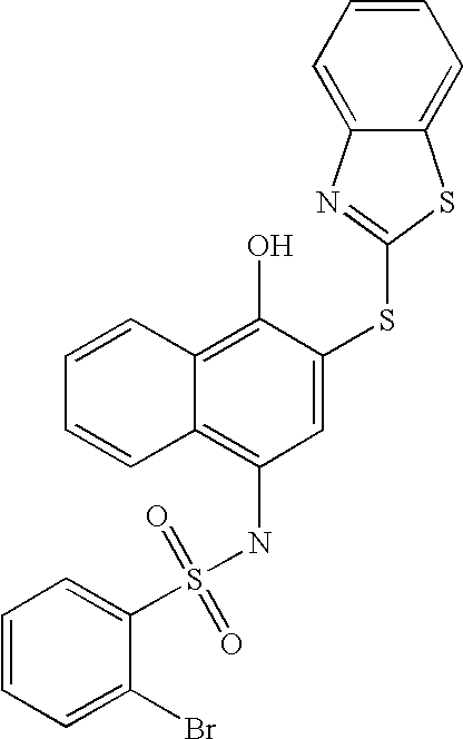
C1=CC=CC2=C(O)C(SC3=NC4=CC=CC=C4S3)=CC(NS(C3=CC=CC=C3Br)(=O)=O)=C12
